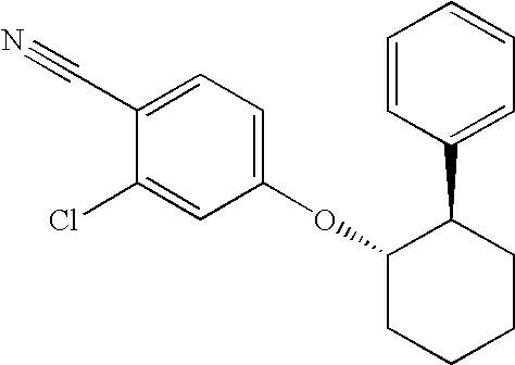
C1=C(C#N)C(Cl)=CC(OC2CCCCC2C2=CC=CC=C2)=C1
